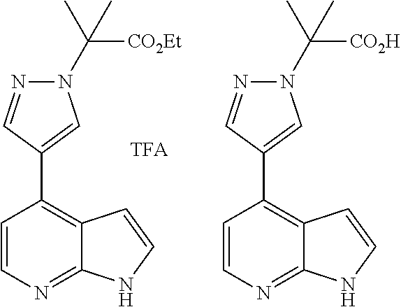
C1=CN=C2C(=C1C1=CN(C(C)([CO2Et])C)N=C1)C=CN2.C1=CN=C2C(=C1C1=CN(C(C)([CO2H])C)N=C1)C=CN2
